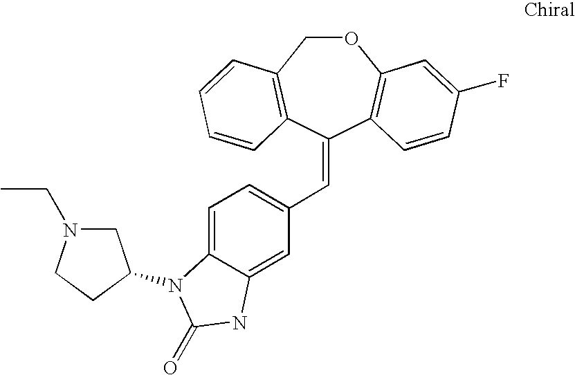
O1CC2=C(C(=CC3=CC=C4C(=C3)NC(=O)N4C3CN(CC)CC3)C3=C1C=C(F)C=C3)C=CC=C2
